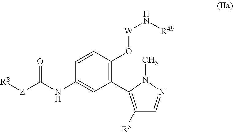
C1=CC(O[W]N[R4b])=C(C2=C([R3])C=NN2C)C=C1NC([Z][R8])=O
